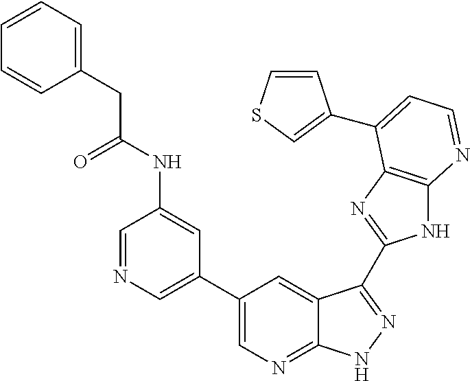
C1=NC=C(C2=CN=C3C(=C2)C(C2=NC4=C(N2)N=CC=C4C2=CSC=C2)=NN3)C=C1NC(CC1=CC=CC=C1)=O
